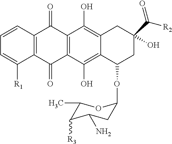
C1=CC2=C(C([R1])=C1)C(=O)C1=C(C2=O)C(O)=C2C(=C1O)C(OC1CC(N)C([R3])C(C)O1)CC(O)(C([R2])=O)C2
